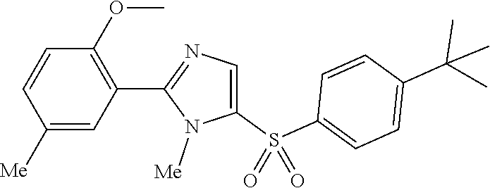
C1([Me])=CC(C2=NC=C(S(C3=CC=C(C(C)(C)C)C=C3)(=O)=O)N2[Me])=C(OC)C=C1
